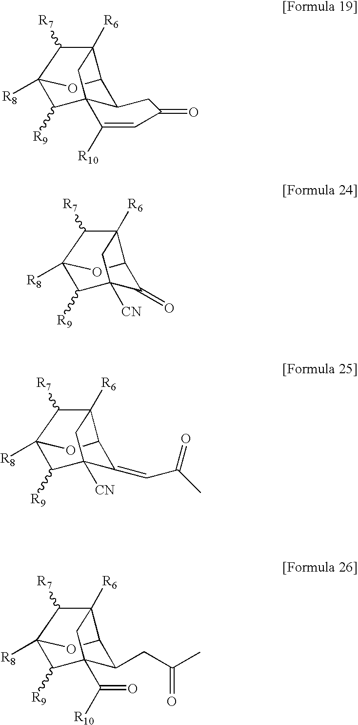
[R8]C12OC3C4CC(=O)C=C([R10])C4(C1[R9])CC3([R6])C2[R7].[R8]C12OC3C([R6])(C1[R7])CC([CN])(C3=O)C2[R9].[R8]C12OC3C(=CC(C)=O)C([CN])(C1[R9])CC3([R6])C2[R7].[R8]C12OC3C(CC(C)=O)C(C(=O)[R10])(C1[R9])CC3([R6])C2[R7]
